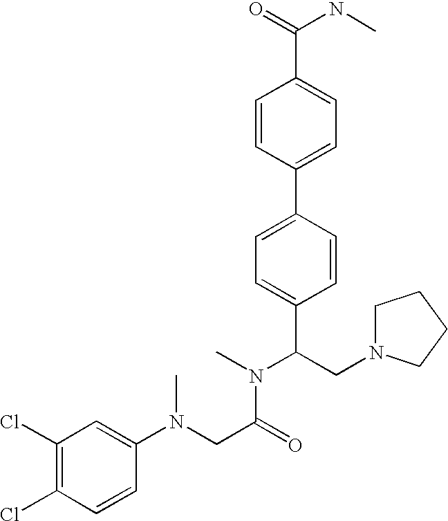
C1=CC(C2=CC=C(C(CN3CCCC3)N(C)C(CN(C3=CC(Cl)=C(Cl)C=C3)C)=O)C=C2)=CC=C1C(=O)NC
